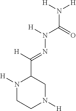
N1([H])CCN([H])CC1C(=NN([H])C(N([H])[H])=O)[H]
